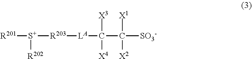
[R201][S+]([R203][LA]C(C([SO3-])([X1])[X2])([X3])[X4])[R202]
